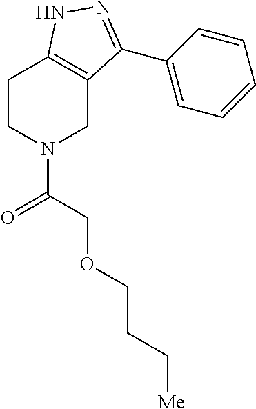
C1CN(C(COCCC[Me])=O)CC2=C1NN=C2C1=CC=CC=C1
